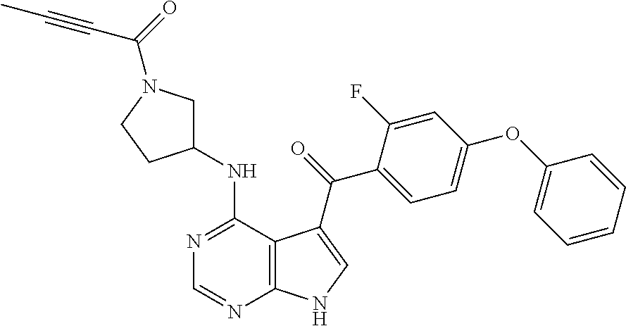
N1=C(NC2CN(C(=O)C#CC)CC2)C2=C(N=C1)NC=C2C(=O)C1=CC=C(OC2=CC=CC=C2)C=C1F
